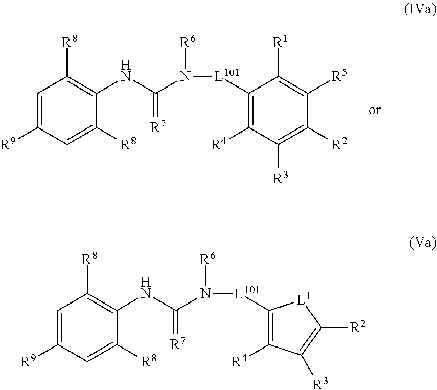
C1([R9])=CC([R8])=C(NC(N([L101]C2=C([R4])C([R3])=C([R2])[L1]2)[R6])=[R7])C([R8])=C1.C1([R9])=CC([R8])=C(NC(N([L101]C2=C([R4])C([R3])=C([R2])C([R5])=C2[R1])[R6])=[R7])C([R8])=C1
